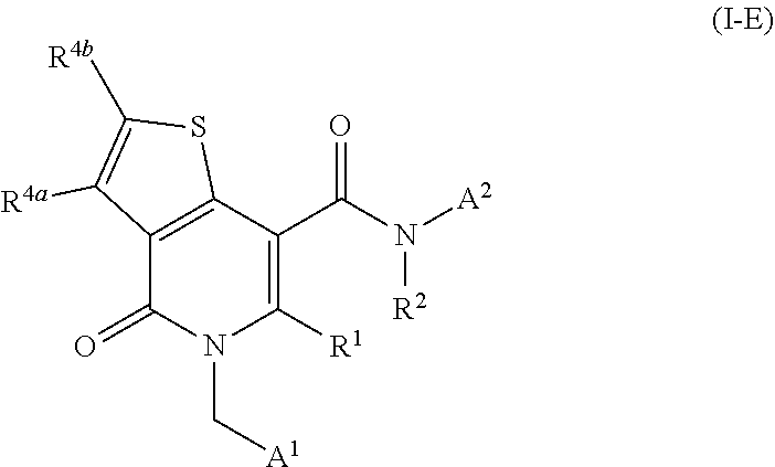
C12=C(C(C(N([A2])[R2])=O)=C([R1])N(C[A1])C1=O)SC([R4b])=C2[R4a]
